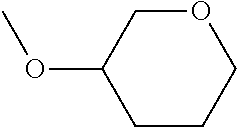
COC1CCCOC1
